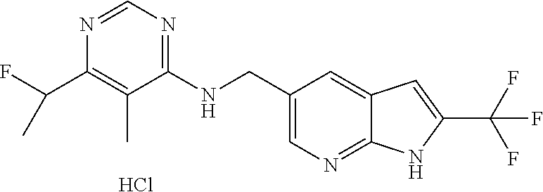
C1(NCC2=CN=C3C(=C2)C=C(C(F)(F)F)N3)=NC=NC(C(F)C)=C1C.Cl
